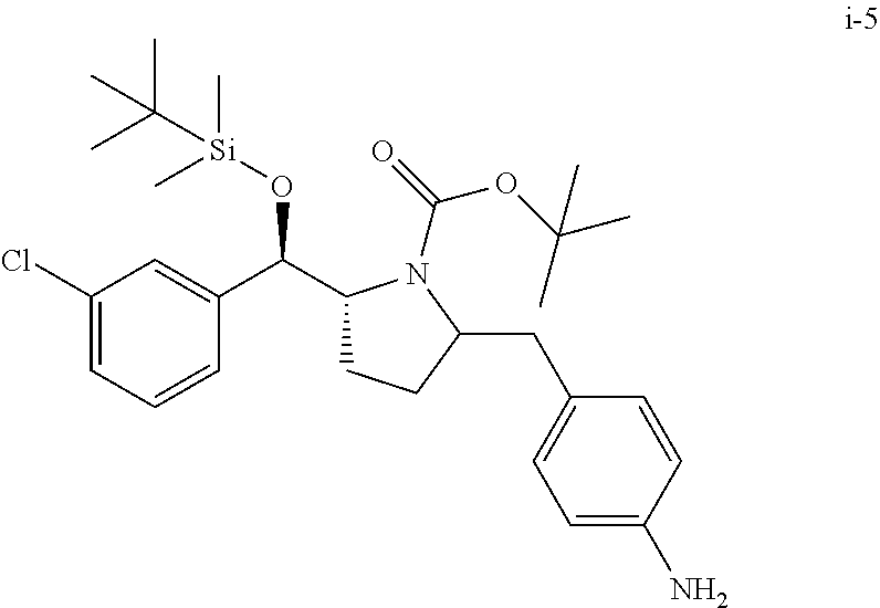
C1(C(C2=CC(Cl)=CC=C2)O[Si](C)(C)C(C)(C)C)CCC(CC2=CC=C(N)C=C2)N1C(=O)OC(C)(C)C
